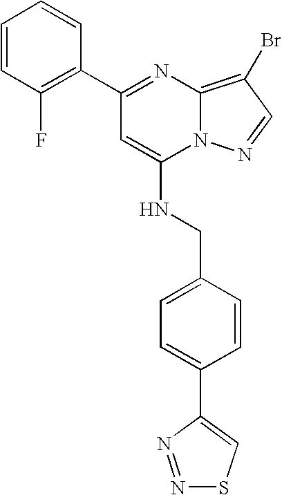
C1(C2=NC3=C(Br)C=NN3C(NCC3=CC=C(C4=CSN=N4)C=C3)=C2)=C(F)C=CC=C1
